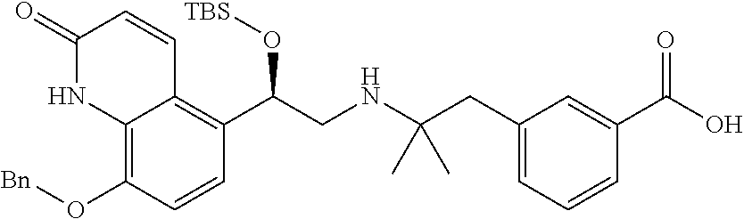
C12=C(O[Bn])C=CC(C(CNC(CC3=CC=CC(C(O)=O)=C3)(C)C)O[TBS])=C1C=CC(=O)N2
